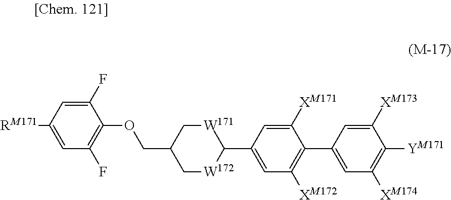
C1(F)=CC([RM171])=CC(F)=C1OCC1C[W172]C(C2=CC([XM172])=C(C3=CC([XM174])=C([YM171])C([XM173])=C3)C([XM171])=C2)[W171]C1
